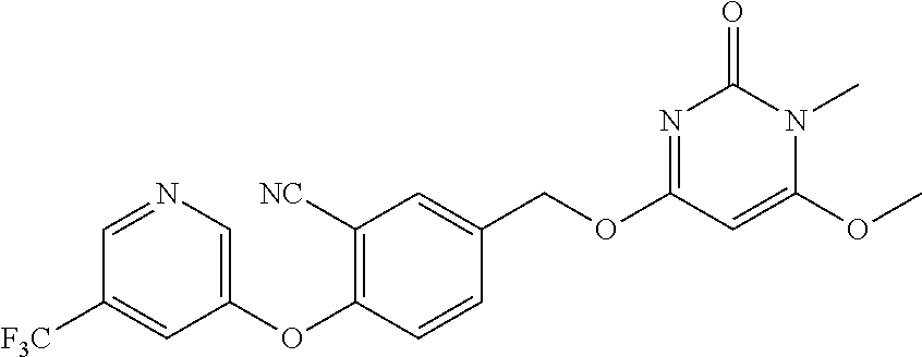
C1=NC=C(OC2=C([NC])C=C(COC3=NC(=O)N(C)C(OC)=C3)C=C2)C=C1[F3C]
